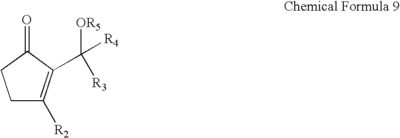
C1C([R2])=C(C([R3])([OR5])[R4])C(=O)C1
